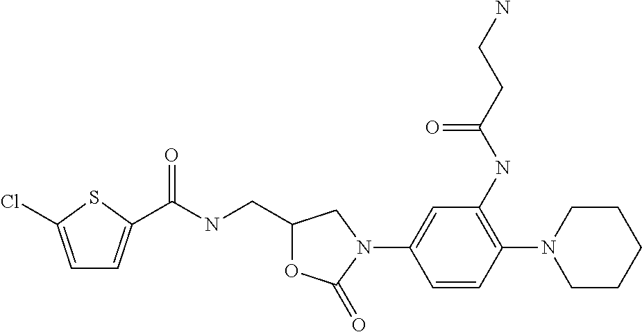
C1=C(Cl)SC(C(NCC2OC(=O)N(C3=CC(NC(CCN)=O)=C(N4CCCCC4)C=C3)C2)=O)=C1
